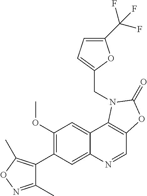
C1(C2=C(OC)C=C3C(=C2)N=CC2=C3N(CC3=CC=C(C(F)(F)F)O3)C(=O)O2)=C(C)ON=C1C
